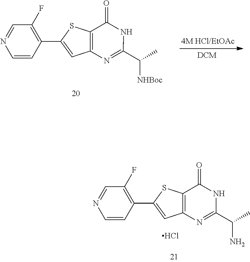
C12=C(SC(C3=C(F)C=NC=C3)=C1)C(=O)NC(C(C)[NHBoc])=N2.C12=C(SC(C3=C(F)C=NC=C3)=C1)C(=O)NC(C(C)N)=N2.Cl
